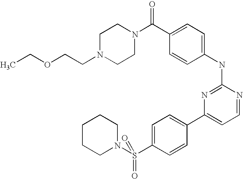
C1N(CCOCC)CCN(C(C2=CC=C(NC3=NC(C4=CC=C(S(N5CCCCC5)(=O)=O)C=C4)=CC=N3)C=C2)=O)C1
